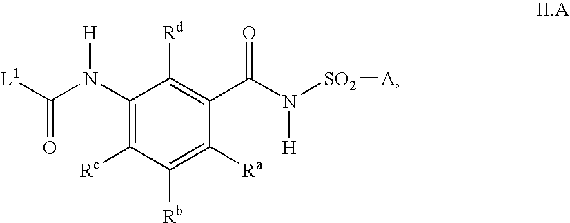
[L1]C(N([H])C1=C([Rc])C([Rb])=C([Ra])C(C(=O)N([H])[SO2][A])=C1[Rd])=O
